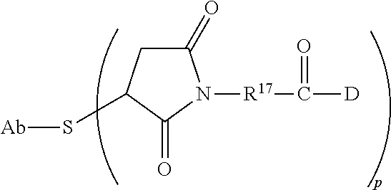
C1(=O)CC(S[Ab])C(=O)N1[R17]C(=O)[D]
